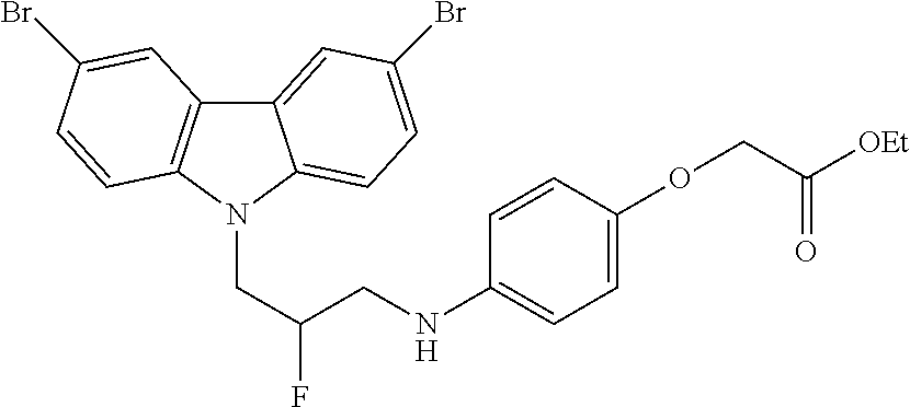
C12=CC(Br)=CC=C1N(CC(CNC1=CC=C(OCC([OEt])=O)C=C1)F)C1=C2C=C(Br)C=C1
